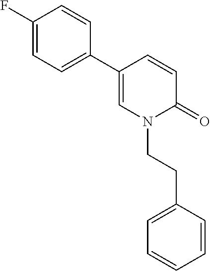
C1=CC(C2=CC=C(F)C=C2)=CN(CCC2=CC=CC=C2)C1=O
